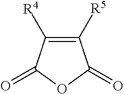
C1([R5])=C([R4])C(=O)OC1=O
